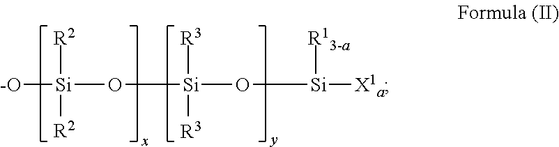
[-O][Si]([R2])([R2])O[Si](O[Si]([X1a])[R13-a])([R3])[R3]
